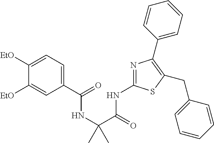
C1(C(=O)NC(C(NC2=NC(C3=CC=CC=C3)=C(CC3=CC=CC=C3)S2)=O)(C)C)=CC=C([EtO])C([EtO])=C1
